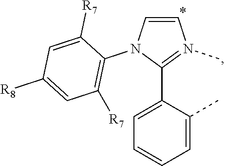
C1=C(C2=N(C)C=CN2C2=C([R7])C=C([R8])C=C2[R7])C(C)=CC=C1
